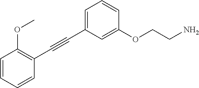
C1(C#CC2=CC=CC(OCCN)=C2)=C(OC)C=CC=C1
